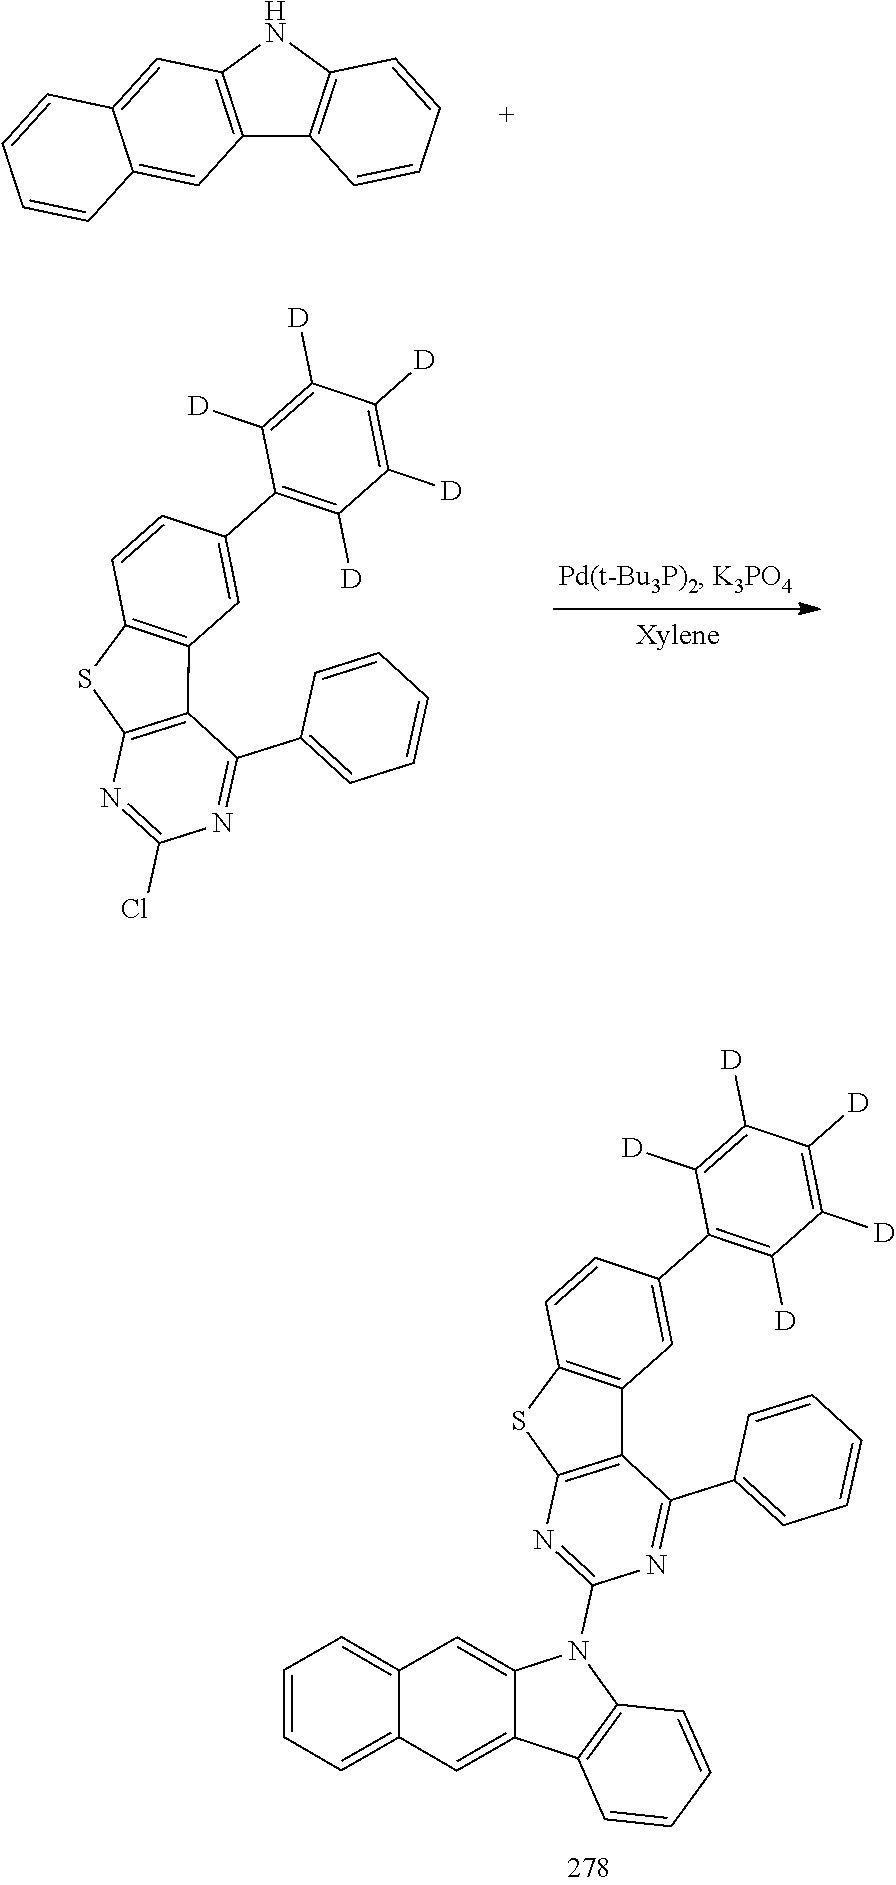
N1=C(C2=CC=CC=C2)C2=C(N=C1N1C3=C(C4=CC5=CC=CC=C5C=C41)C=CC=C3)SC1=C2C=C(C2=C([D])C([D])=C([D])C([D])=C2[D])C=C1.C12=C(NC3=C1C=CC=C3)C=C1C(=C2)C=CC=C1.N1=C(C2=CC=CC=C2)C2=C(N=C1Cl)SC1=C2C=C(C2=C([D])C([D])=C([D])C([D])=C2[D])C=C1
